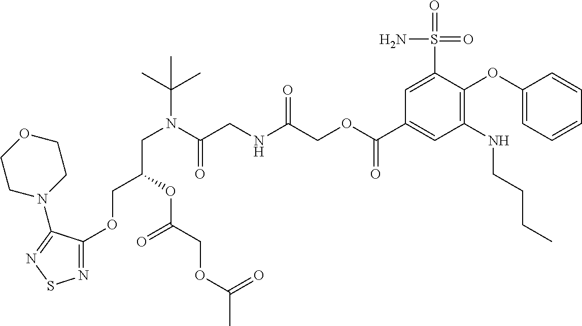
N1=C(OCC(OC(=O)COC(C)=O)CN(C(=O)CNC(COC(C2=CC(NCCCC)=C(OC3=CC=CC=C3)C(S(N)(=O)=O)=C2)=O)=O)C(C)(C)C)C(N2CCOCC2)=NS1
